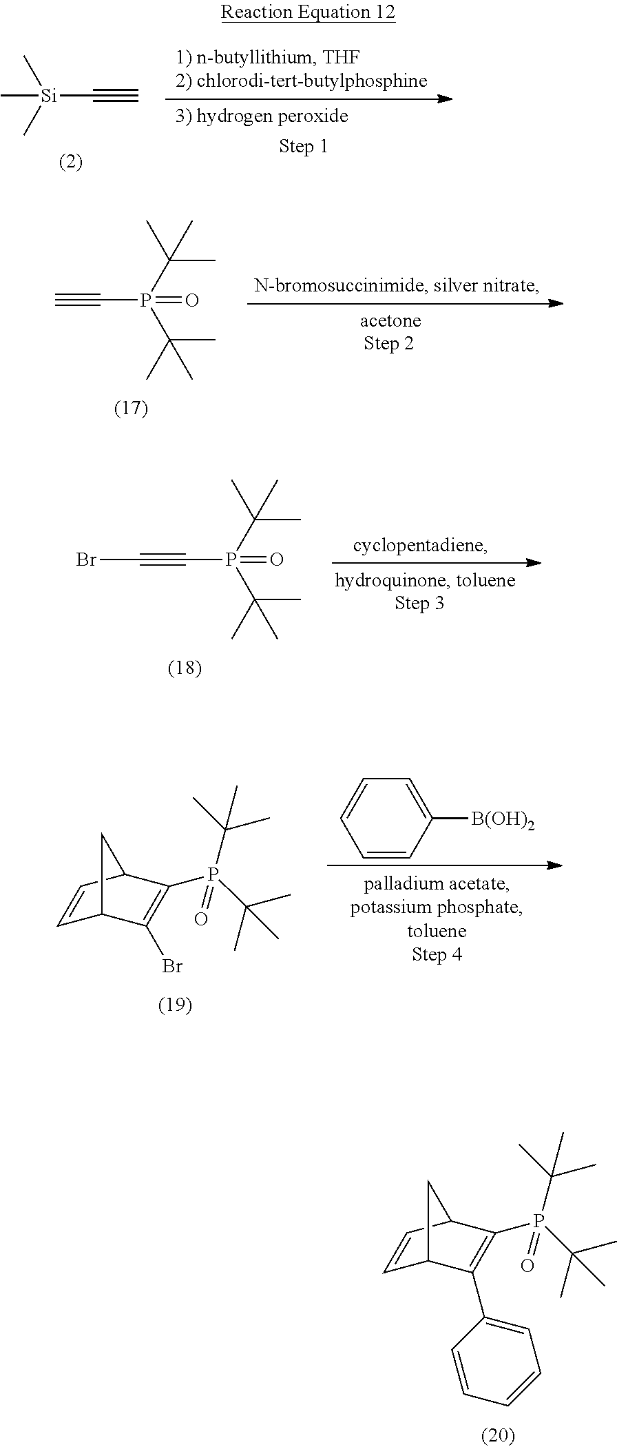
C[Si](C#C)(C)C.O=P(C#C)(C(C)(C)C)C(C)(C)C.O=P(C#CBr)(C(C)(C)C)C(C)(C)C.C1=CC([B(OH)2])=CC=C1.C1=CC2CC1C(Br)=C2P(C(C)(C)C)(C(C)(C)C)=O.C1=CC2CC1C(C1=CC=CC=C1)=C2P(C(C)(C)C)(C(C)(C)C)=O
